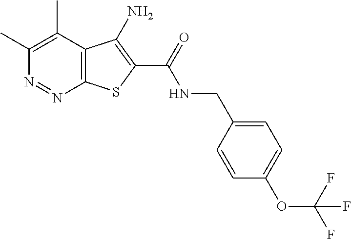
C1(C)=C(C)C2=C(N=N1)SC(C(=O)NCC1=CC=C(OC(F)(F)F)C=C1)=C2N
